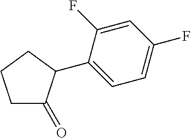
C1C(=O)C(C2=CC=C(F)C=C2F)CC1
